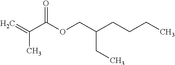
C=C(C(OCC(CCCC)CC)=O)C
